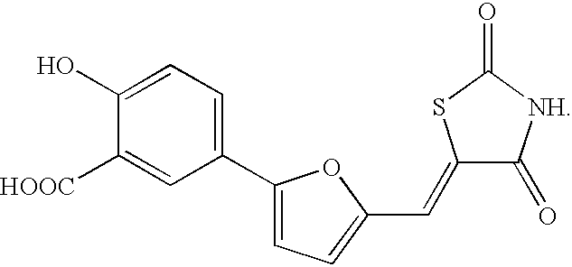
C1(O)=CC=C(C2=CC=C(C=C3C(=O)[NH]C(=O)S3)O2)C=C1[HOOC]
